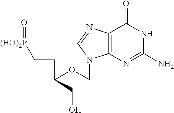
[(HO)2P](=O)CCC(OCN1C2=C(N=C1)C(=O)NC(N)=N2)CO
